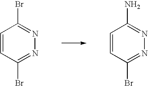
C1=CC(Br)=NN=C1Br.C1=CC(Br)=NN=C1N
